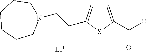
C([O-])(=O)C1=CC=C(CCN2CCCCCC2)S1.[Li]
